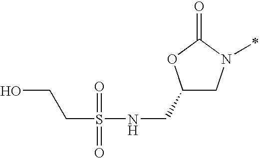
C1(CNS(CCO)(=O)=O)CN(C)C(=O)O1.[H]
